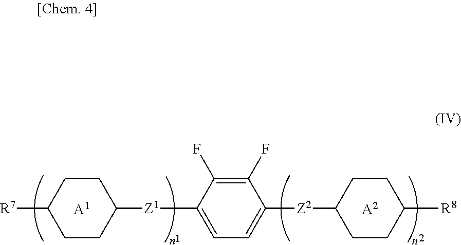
C1CC([Z1]C2=CC=C([Z2]C3CCC([R8])CC3)C(F)=C2F)CCC1[R7].[A1].[A2]
